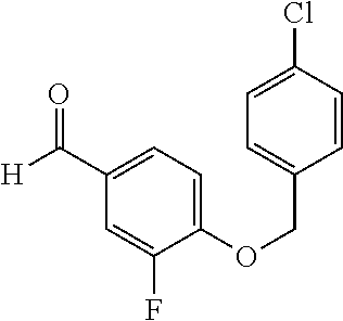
C1(C([H])=O)=CC=C(OCC2=CC=C(Cl)C=C2)C(F)=C1
